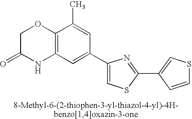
C1C(=O)NC2=C(O1)C(C)=CC(C1=CSC(C3=CSC=C3)=N1)=C2
